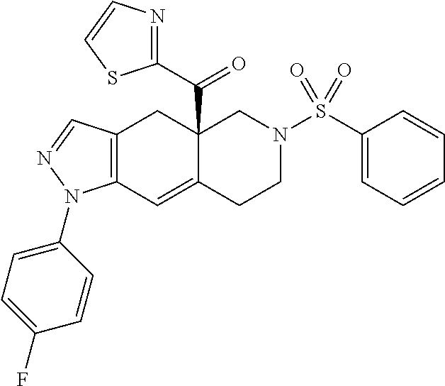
C12(C(C3=NC=CS3)=O)C(=CC3=C(C1)C=NN3C1=CC=C(F)C=C1)CCN(S(C1=CC=CC=C1)(=O)=O)C2
